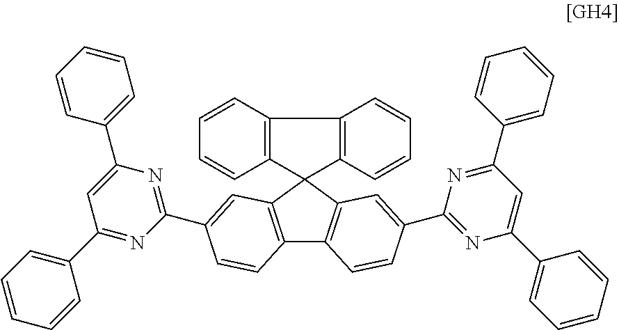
C12=C(C=C(C3=NC(C4=CC=CC=C4)=CC(C4=CC=CC=C4)=N3)C=C1)C1(C3=C2C=CC(C2=NC(C4=CC=CC=C4)=CC(C4=CC=CC=C4)=N2)=C3)C2=C(C=CC=C2)C2=C1C=CC=C2
